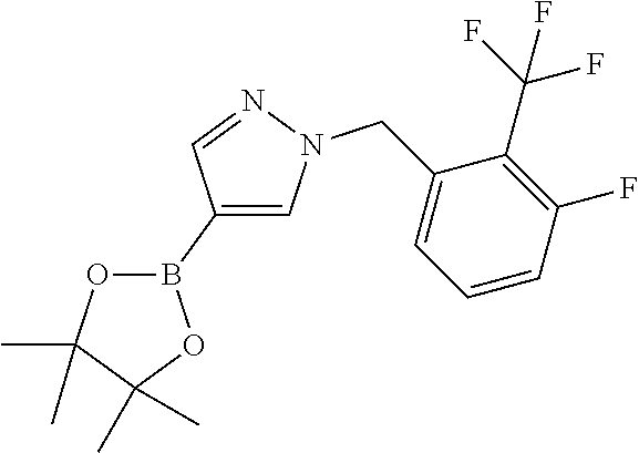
C1(B2OC(C)(C)C(C)(C)O2)=CN(CC2=CC=CC(F)=C2C(F)(F)F)N=C1
